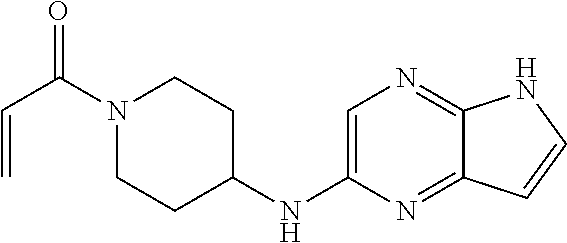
N1C2=NC=C(NC3CCN(C(C=C)=O)CC3)N=C2C=C1
